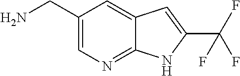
C1(CN)=CN=C2C(=C1)C=C(C(F)(F)F)N2
